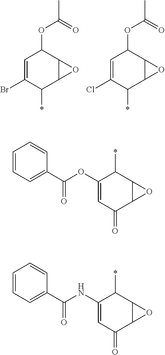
C1=C(Br)C(*)C2C(C1OC(C)=O)O2.C1=C(Cl)C(*)C2C(C1OC(C)=O)O2.C1(OC(C2=CC=CC=C2)=O)=CC(=O)C2C(C1*)O2.C1(NC(C2=CC=CC=C2)=O)=CC(=O)C2C(C1*)O2
